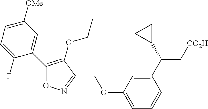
C1(OCC2=NOC(C3=CC([OMe])=CC=C3F)=C2OCC)=CC=CC(C(C[CO2H])C2CC2)=C1
